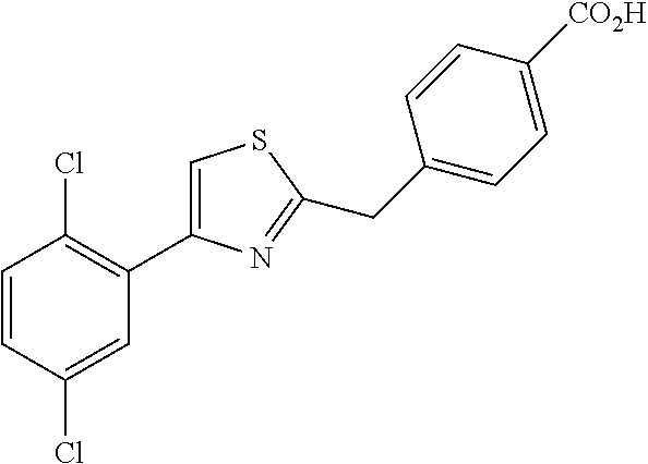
C1=CC(Cl)=CC(C2=CSC(CC3=CC=C([CO2H])C=C3)=N2)=C1Cl
